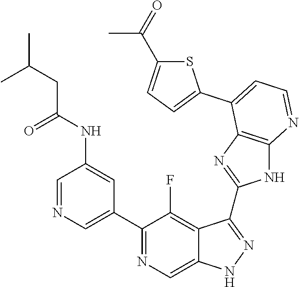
C1=NC=C(C2=NC=C3C(=C2F)C(C2=NC4=C(N2)N=CC=C4C2=CC=C(C(=O)C)S2)=NN3)C=C1NC(CC(C)C)=O
